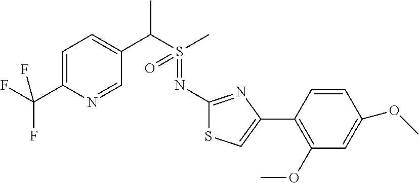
C1=C(C(F)(F)F)N=CC(C(S(C)(=O)=NC2=NC(C3=C(OC)C=C(OC)C=C3)=CS2)C)=C1
